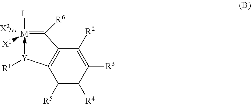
C1(C(=[M]([L])([X2])[X1])[R6])=C([Y][R1])C([R5])=C([R4])C([R3])=C1[R2]
